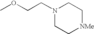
N1(CCOC)CC[NMe]CC1
